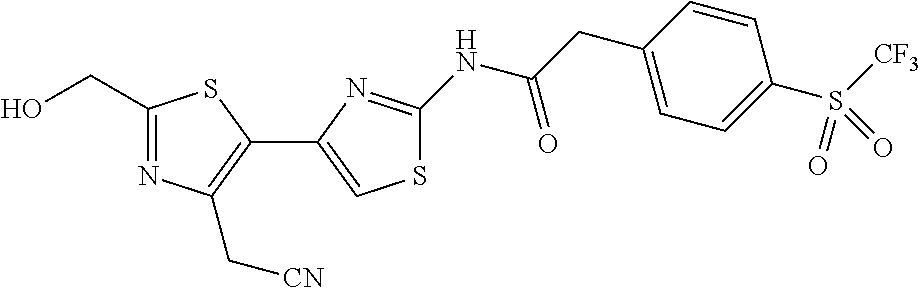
C1(CO)=NC(C[CN])=C(C2=CSC(NC(CC3=CC=C(S(=O)([CF3])=O)C=C3)=O)=N2)S1
